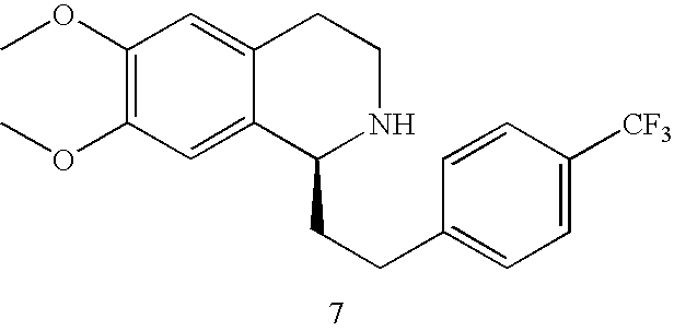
COC1=C(OC)C=C2C(=C1)CCNC2CCC1=CC=C([CF3])C=C1
